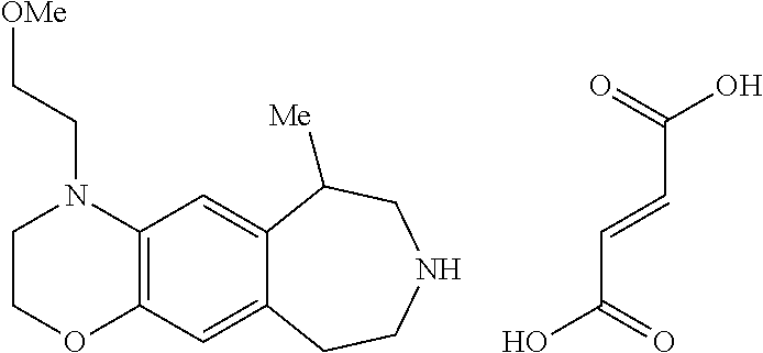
OC(=O)C=CC(O)=O.C1COC2=C(N1CC[OMe])C=C1C(=C2)CCNCC1[Me]
